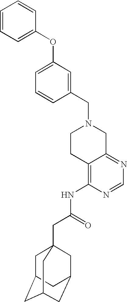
C1(CN2CCC3=C(NC(CC45CC6CC(CC(C4)C6)C5)=O)N=CN=C3C2)=CC(OC2=CC=CC=C2)=CC=C1
